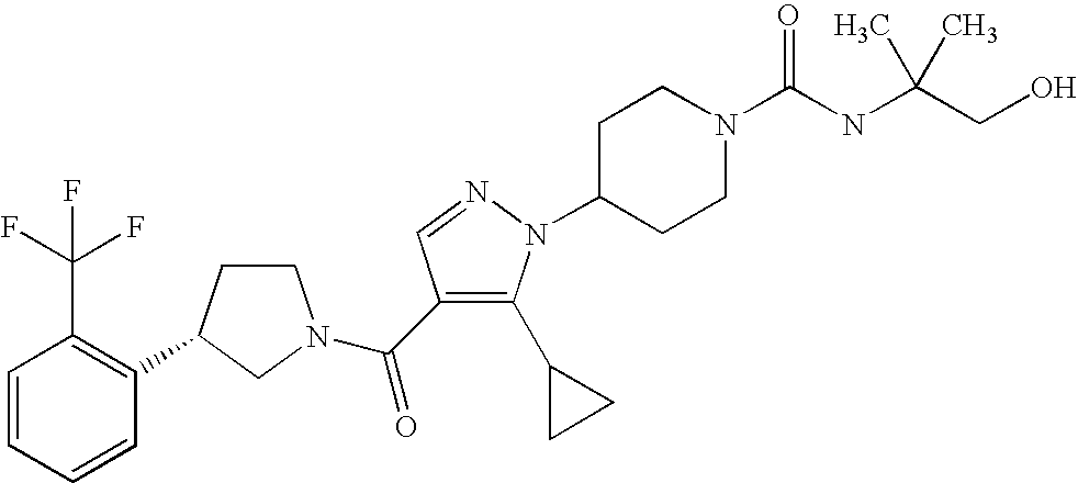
C1=CC=CC(C2CCN(C(=O)C3=C(C4CC4)N(C4CCN(C(NC(CO)(C)C)=O)CC4)N=C3)C2)=C1C(F)(F)F
